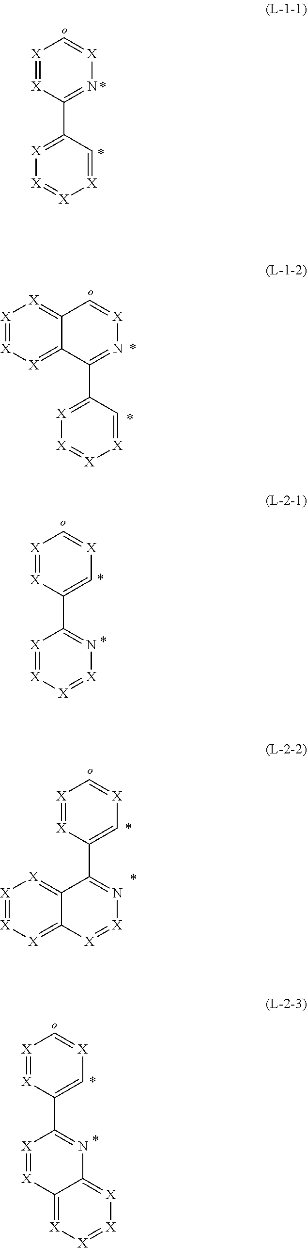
[X]1=[X]C(C2=[X][X]=[X][X]=C2)=N[X]=C1.C12=[X][X]=[X][X]=C1C(C1=[X][X]=[X][X]=C1)=N[X]=C2.[X]1=[X]C(C2=N[X]=[X][X]=[X]2)=C[X]=C1.[X]1=[X]C(C2=N[X]=[X]C3=[X][X]=[X][X]=C23)=C[X]=C1.[X]1=[X]C(C2=NC3=[X][X]=[X][X]=C3[X]=[X]2)=C[X]=C1
